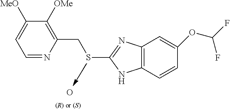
C1=NC(CSC2=NC3=C(N2)C=CC(OC(F)F)=C3)=C([OMe])C([MeO])=C1.O.[(R) or (S)]
